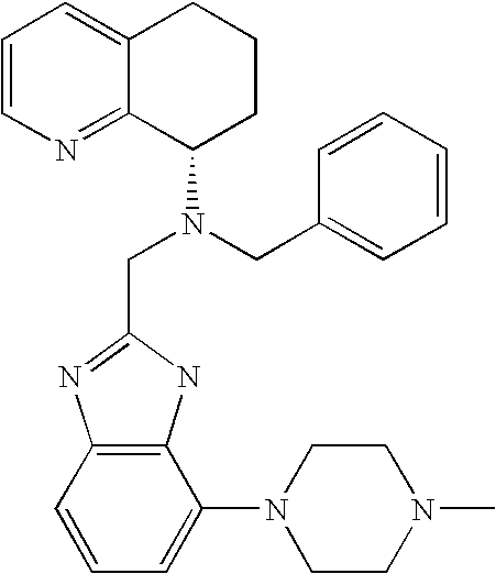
C12=C(C=CC=C1N1CCN(C)CC1)N=C(CN(C1CCCC3=CC=CN=C13)CC1=CC=CC=C1)N2
